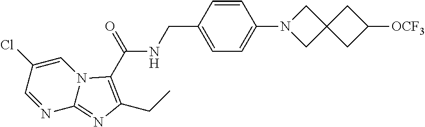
[OCF3]C1CC2(C1)CN(C1=CC=C(CNC(=O)C3=C(CC)N=C4N3C=C(Cl)C=N4)C=C1)C2
